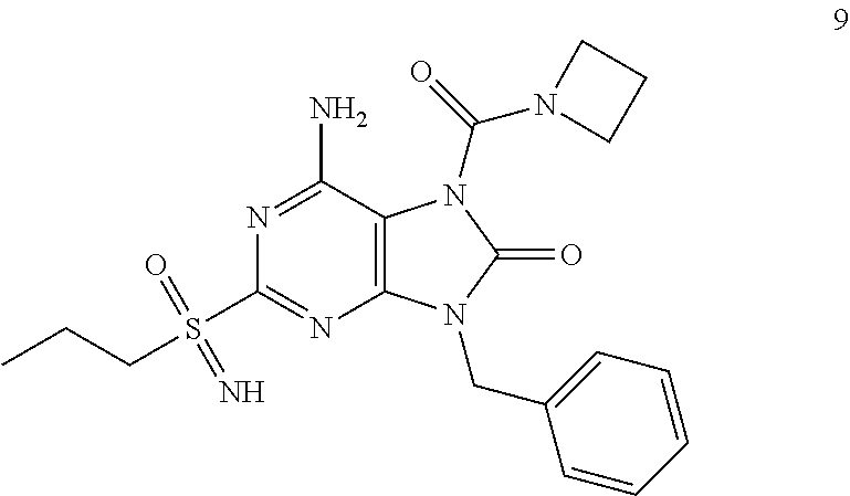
N1=C(N)C2=C(N=C1S(=O)(=N)CCC)N(CC1=CC=CC=C1)C(=O)N2C(N1CCC1)=O
